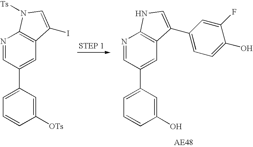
N1=CC(C2=CC=CC([OTs])=C2)=CC2=C1N([Ts])C=C2I.N1=CC(C2=CC=CC(O)=C2)=CC2=C1NC=C2C1=CC=C(O)C(F)=C1
